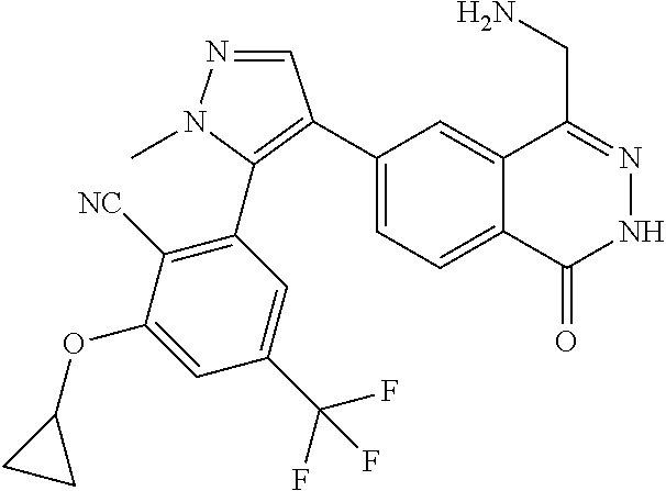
C1(C2=C(C3=C([NC])C(OC4CC4)=CC(C(F)(F)F)=C3)N(C)N=C2)=CC=C2C(=C1)C(CN)=NNC2=O
